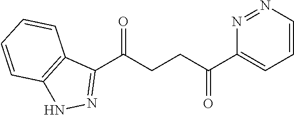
C1(C(CCC(C2=CC=CN=N2)=O)=O)=NNC2=C1C=CC=C2
